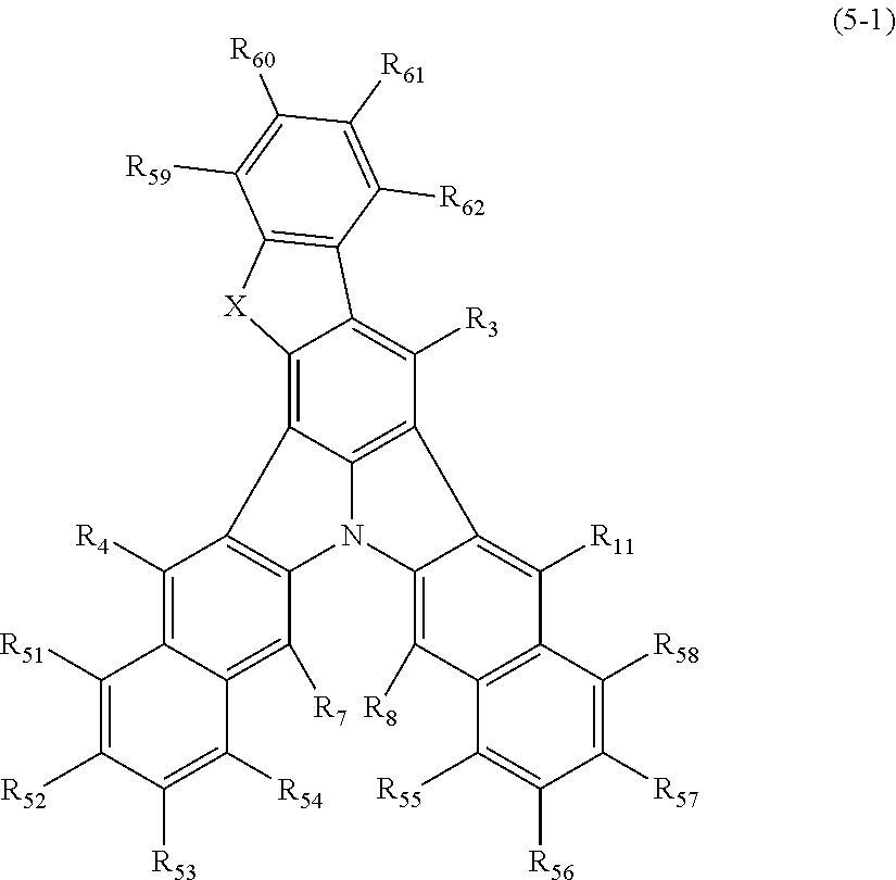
C12=C3C(=C4C(=C1[R3])C1=C([X]4)C([R59])=C([R60])C([R61])=C1[R62])C1=C(C([R7])=C4C(=C1[R4])C([R51])=C([R52])C([R53])=C4[R54])N3C1=C([R8])C3=C(C([R11])=C21)C([R58])=C([R57])C([R56])=C3[R55]
